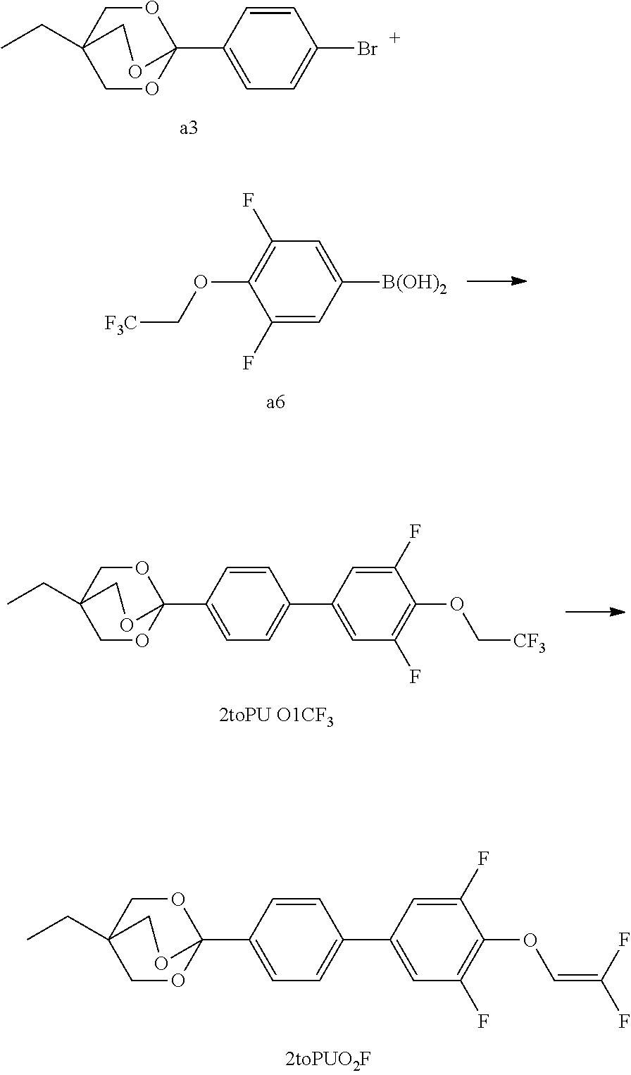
CCC12COC(C3=CC=C(Br)C=C3)(OC1)OC2.CCC12COC(C3=CC=C(C4=CC(F)=C(OC=C(F)F)C(F)=C4)C=C3)(OC1)OC2.C1(F)=CC([B(OH)2])=CC(F)=C1OC[F3C].CCC12COC(C3=CC=C(C4=CC(F)=C(OC[CF3])C(F)=C4)C=C3)(OC1)OC2
